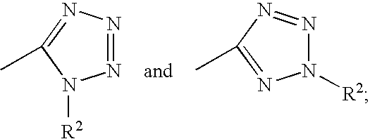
N1=NN=C(C)N1[R2].N1([R2])N=NC(C)=N1
